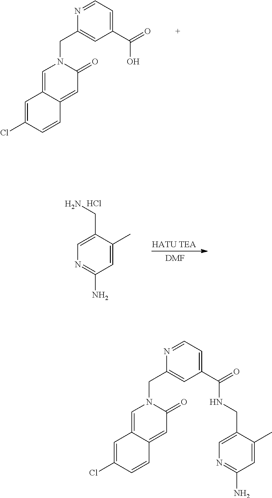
C1(CN2C=C3C(=CC2=O)C=CC(Cl)=C3)=CC(C(=O)O)=CC=N1.[DMF].N1=C(N)C=C(C)C(CN)=C1.Cl.C1(CN2C=C3C(=CC2=O)C=CC(Cl)=C3)=CC(C(=O)NCC2=CN=C(N)C=C2C)=CC=N1
